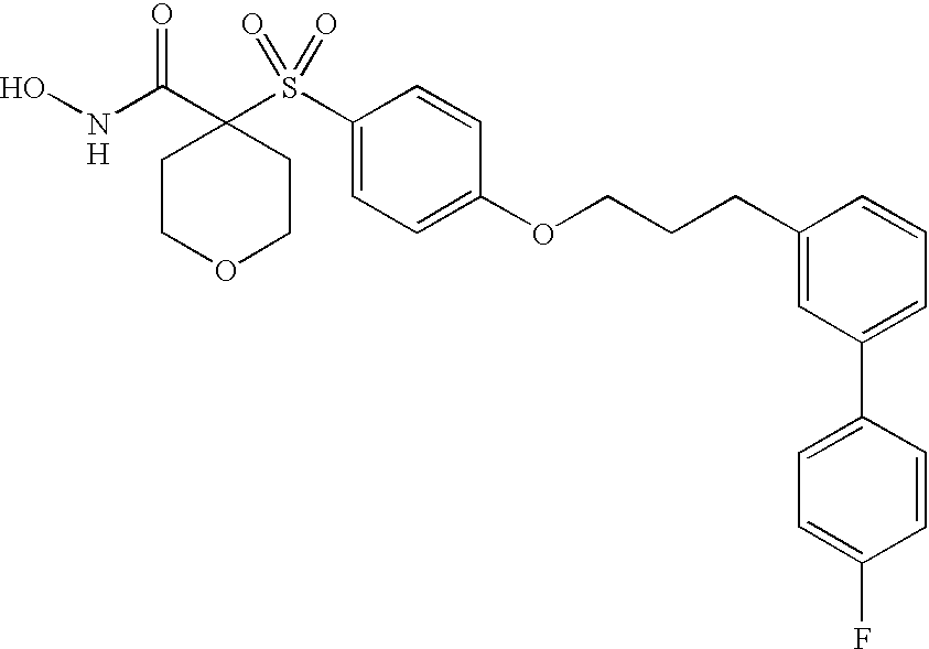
[H].N(C(C1(S(C2=CC=C(OCCCC3=CC(C4=CC=C(F)C=C4)=CC=C3)C=C2)(=O)=O)CCOCC1)=O)O
